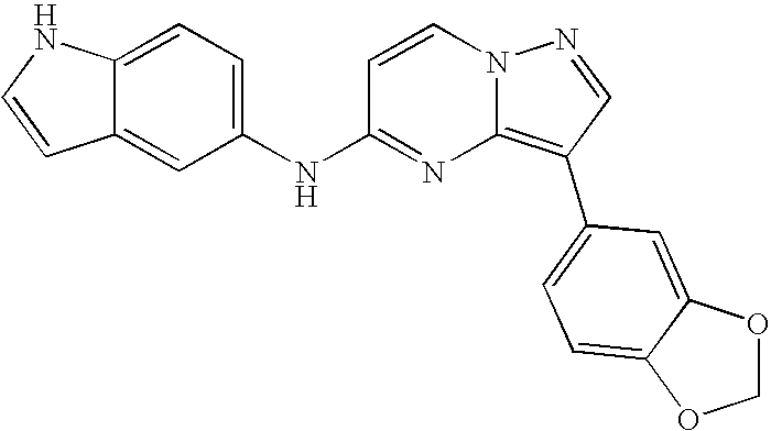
C12=CC=C(NC3=NC4=C(C5=CC=C6OCOC6=C5)C=NN4C=C3)C=C1C=CN2
